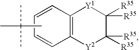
C1=CC=CC2=C1[Y2]C([R35])([R35])C([R35])([R35])[Y1]2.CC(C)(C)C
